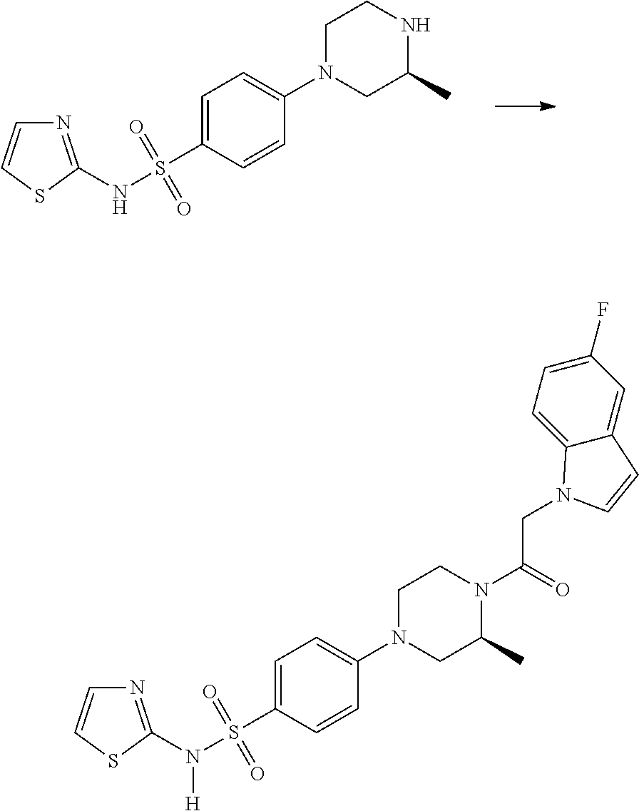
C1=CC(S(NC2=NC=CS2)(=O)=O)=CC=C1N1CC(C)NCC1.C1=CC(S(N(C2=NC=CS2)[H])(=O)=O)=CC=C1N1CC(C)N(C(=O)CN2C3=CC=C(F)C=C3C=C2)CC1
